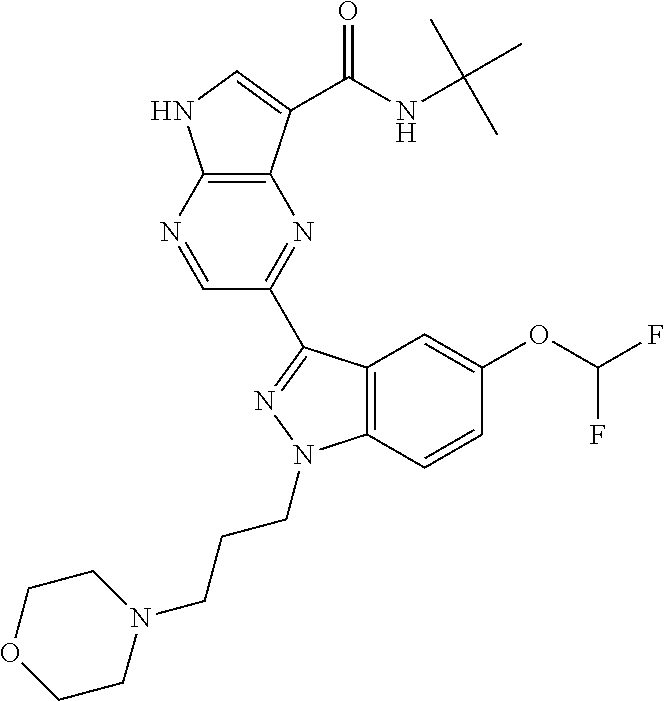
C12=C(N=CC(C3=NN(CCCN4CCOCC4)C4=C3C=C(OC(F)F)C=C4)=N1)NC=C2C(NC(C)(C)C)=O
